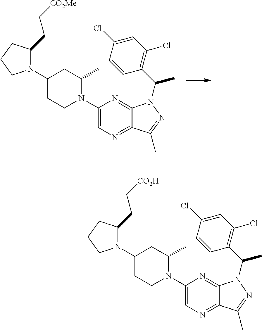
C1=C(Cl)C=CC(C(C)N2C3=NC(N4C(C)CC(N5C(CC[CO2H])CCC5)CC4)=CN=C3C(C)=N2)=C1Cl.C1=C(Cl)C=CC(C(C)N2C3=NC(N4C(C)CC(N5C(CC[CO2Me])CCC5)CC4)=CN=C3C(C)=N2)=C1Cl
